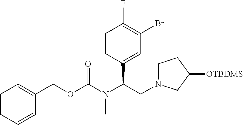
C1=CC(C(CN2CCC([OTBDMS])C2)N(C)C(OCC2=CC=CC=C2)=O)=CC(Br)=C1F
